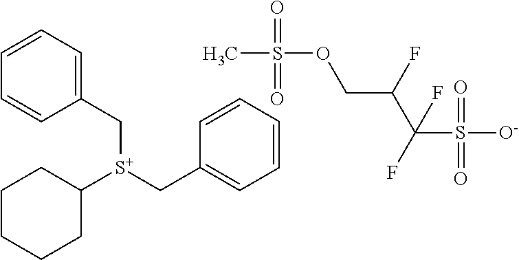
C1(C[S+](C2CCCCC2)CC2=CC=CC=C2)=CC=CC=C1.O(CC(C(S([O-])(=O)=O)(F)F)F)S(C)(=O)=O
